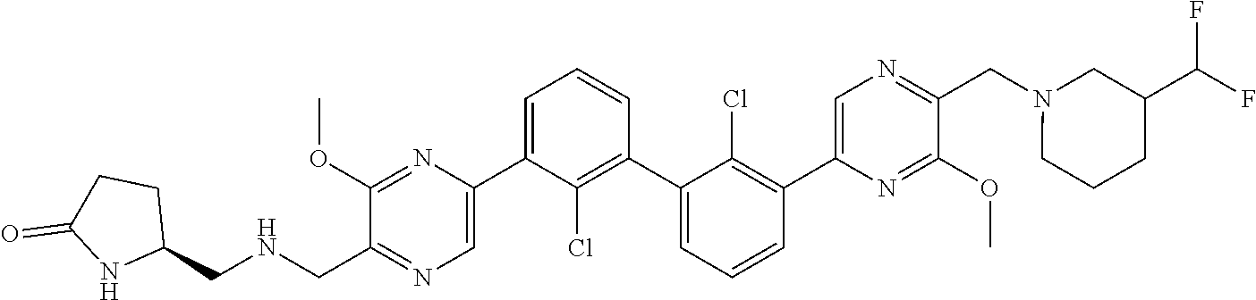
C1(C2=CN=C(CNCC3CCC(=O)N3)C(OC)=N2)=CC=CC(C2=CC=CC(C3=CN=C(CN4CC(C(F)F)CCC4)C(OC)=N3)=C2Cl)=C1Cl
